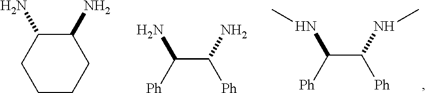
C(C(NC)[Ph])([Ph])NC.C1CCC(N)C(N)C1.C(C(N)[Ph])([Ph])N
